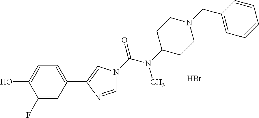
C1(F)=CC(C2=CN(C(N(C3CCN(CC4=CC=CC=C4)CC3)C)=O)C=N2)=CC=C1O.Br
